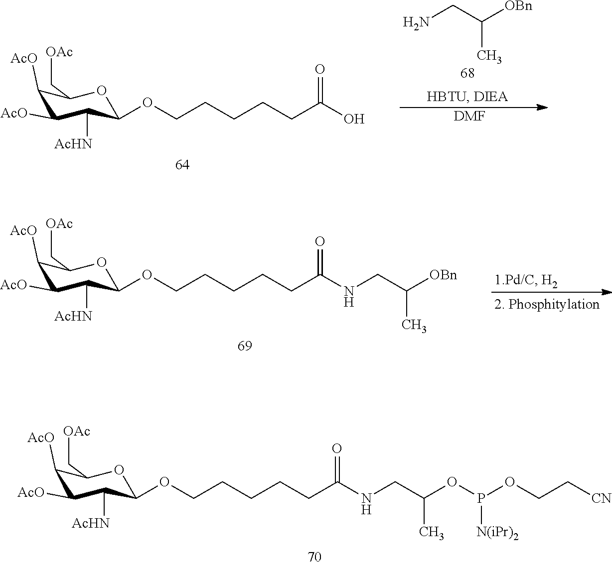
C1([AcO])C([AcO])C([AcHN])C(OCCCCCC(O)=O)OC1C[OAc].C(C([OBn])C)N.[DMF].C1([AcO])C([AcO])C([AcHN])C(OCCCCCC(=O)NCC([OBn])C)OC1C[OAc].C1([AcO])C([AcO])C([AcHN])C(OCCCCCC(=O)NCC(OP(OCC[CN])[N(iPr)2])C)OC1C[OAc]
